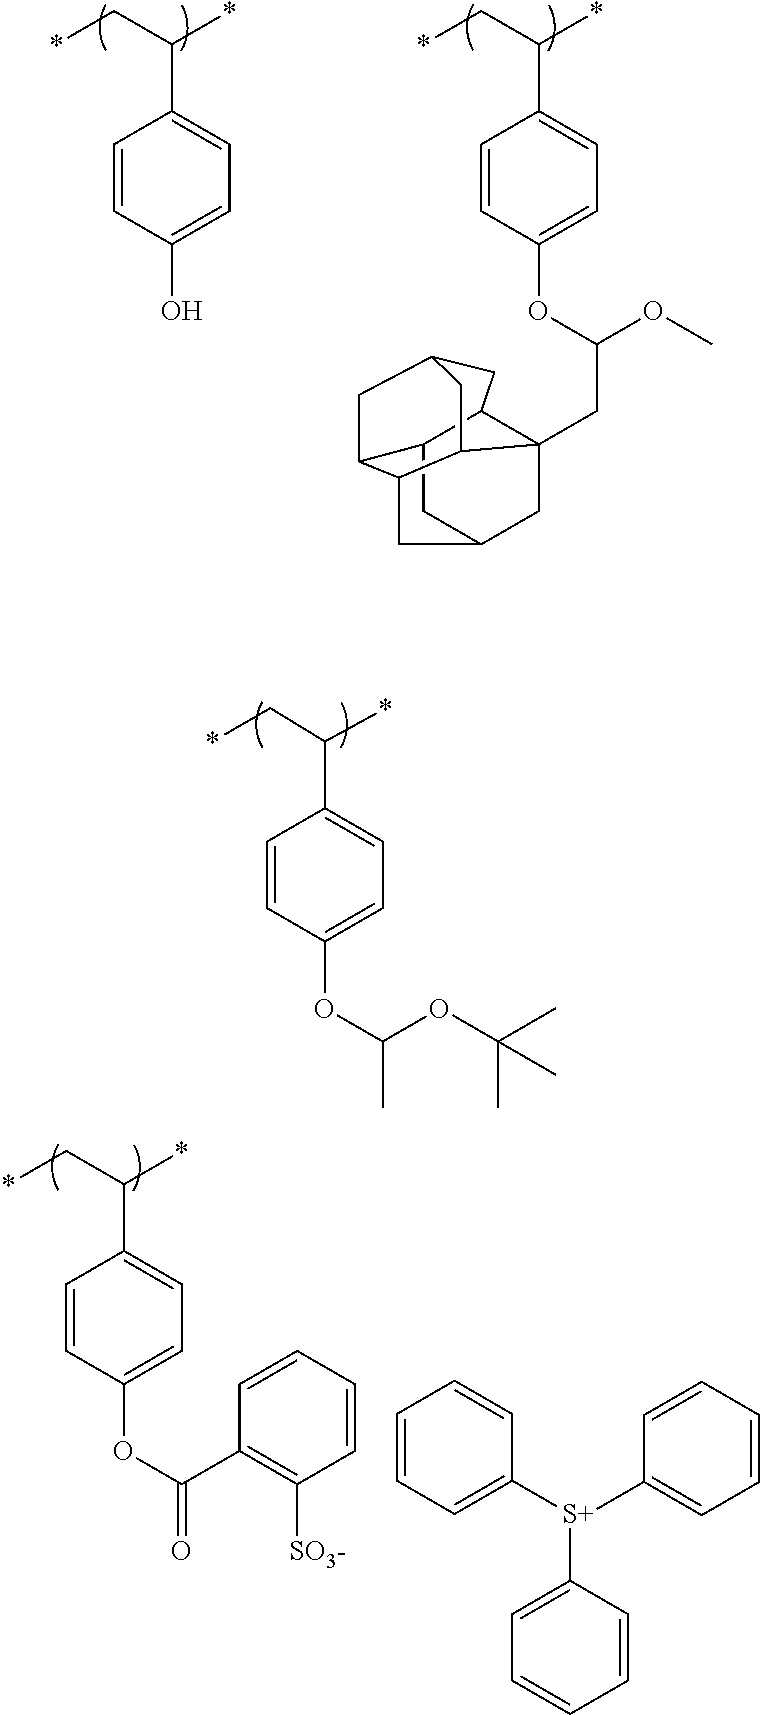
*CC(*)C1=CC=C(O)C=C1.*CC(*)C1=CC=C(OC(CC23C4C5CC(C2)CC2C5CC(CC32)C4)OC)C=C1.*CC(*)C1=CC=C(OC(C)OC(C)(C)C)C=C1.*CC(*)C1=CC=C(OC(=O)C2=C([SO3-])C=CC=C2)C=C1.C1=CC=C([S+](C2=CC=CC=C2)C2=CC=CC=C2)C=C1
